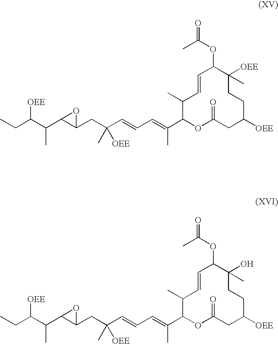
[OEE]C(C(C)C1C(CC([OEE])(C)C=CC=C(C)C2OC(=O)CC([OEE])CCC(C)([OEE])C(OC(C)=O)C=CC2C)O1)CC.[OEE]C(C(C)C1C(CC([OEE])(C)C=CC=C(C)C2OC(=O)CC([OEE])CCC(C)(O)C(OC(C)=O)C=CC2C)O1)CC
